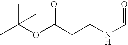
CC(OC(CCNC=O)=O)(C)C
